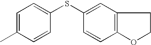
C1(SC2=CC3=C(C=C2)OCC3)=CC=C(C)C=C1
